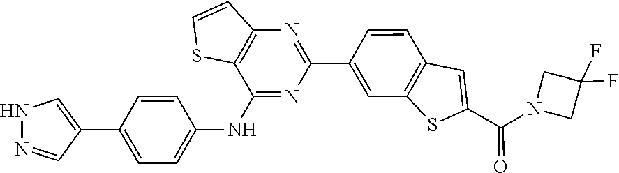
C1(C2=CC3=C(C=C2)C=C(C(=O)N2CC(F)(F)C2)S3)=NC2=C(C(NC3=CC=C(C4=CNN=C4)C=C3)=N1)SC=C2
